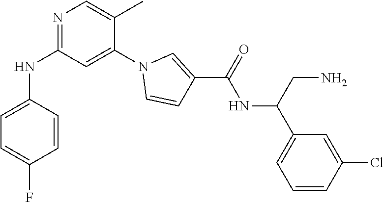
C1=C(C)C(N2C=CC(C(NC(CN)C3=CC=CC(Cl)=C3)=O)=C2)=CC(NC2=CC=C(F)C=C2)=N1
